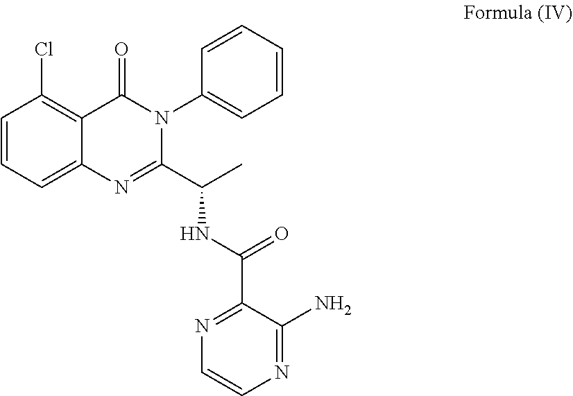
C12=C(Cl)C=CC=C1N=C(C(C)NC(C1=NC=CN=C1N)=O)N(C1=CC=CC=C1)C2=O
